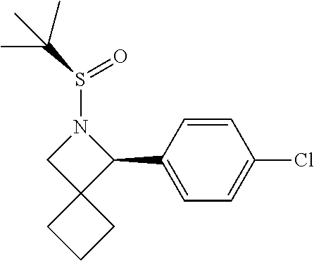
C12(CCC1)C(C1=CC=C(Cl)C=C1)N(S(C(C)(C)C)=O)C2
